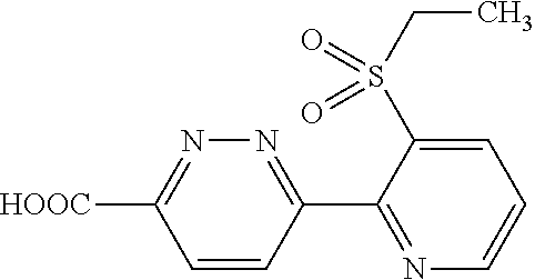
C1=CC(C2=NC=CC=C2S(CC)(=O)=O)=NN=C1[HOOC]
